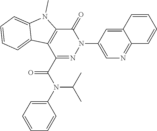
C1(=O)C2=C(C(C(N(C(C)C)C3=CC=CC=C3)=O)=NN1C1=CN=C3C(=C1)C=CC=C3)C1=CC=CC=C1N2C
